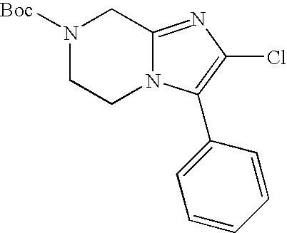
N1([Boc])CCN2C(=NC(Cl)=C2C2=CC=CC=C2)C1
